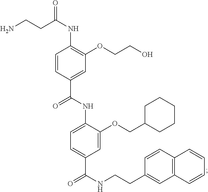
O=C(NC1=C(OCCO)C=C(C(NC2=CC=C(C(NCCC3=CC4=C(C=C3)C=CC=C4)=O)C=C2OCC2CCCCC2)=O)C=C1)CCN
